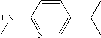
C1=CC(NC)=NC=C1C(C)C
